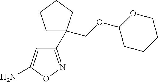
C1(C2(COC3CCCCO3)CCCC2)=NOC(N)=C1
